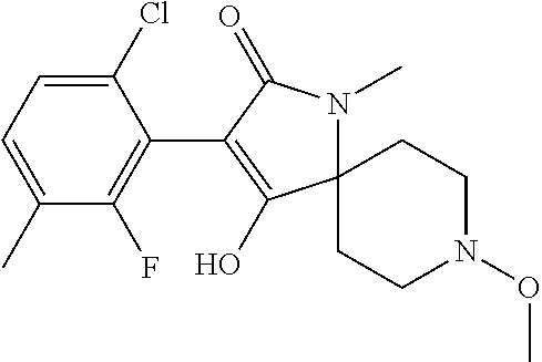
C12(N(C)C(=O)C(C3=C(F)C(C)=CC=C3Cl)=C1O)CCN(OC)CC2
